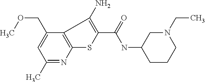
C1(C)=NC2=C(C(COC)=C1)C(N)=C(C(=O)NC1CCCN(CC)C1)S2
